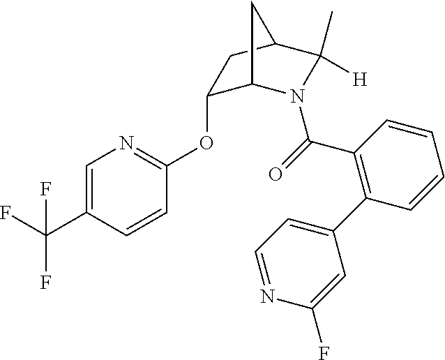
C1=C(C(F)(F)F)C=CC(OC2C3N(C(=O)C4=C(C5=CC=NC(F)=C5)C=CC=C4)C(C)([H])C(C2)C3)=N1
